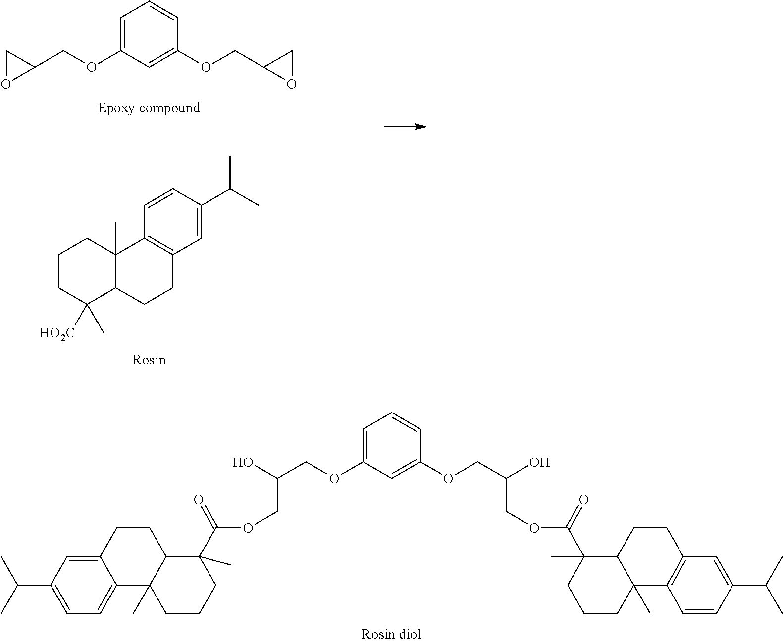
C1=CC(C(C)C)=CC2=C1C1(C)C(CC2)C([HO2C])(C)CCC1.C1=C(OCC2CO2)C=C(OCC2OC2)C=C1.C1=C(OCC(O)COC(C2(C)C3C(C)(CCC2)C2=CC=C(C(C)C)C=C2CC3)=O)C=C(OCC(O)COC(C2(C)CCCC3(C)C2CCC2=C3C=CC(C(C)C)=C2)=O)C=C1
